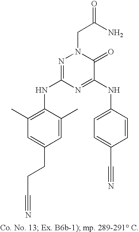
C1=C(CCC#N)C=C(C)C(NC2=NN(CC(N)=O)C(=O)C(NC3=CC=C(C#N)C=C3)=N2)=C1C
